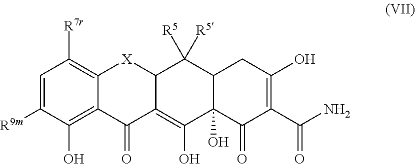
C1=C([R9m])C(O)=C2C(=C1[R7r])[X]C1C(=C(O)C3(O)C(C1([R5])[R5])CC(O)=C(C(N)=O)C3=O)C2=O
